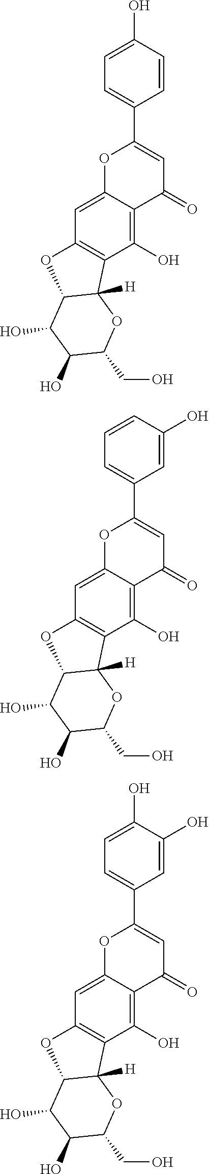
C1(O)=CC=C(C2=CC(=O)C3=C(O)C4=C(C=C3O2)OC2C4([H])OC(CO)C(O)C2O)C=C1.C1=CC=C(C2=CC(=O)C3=C(O)C4=C(C=C3O2)OC2C4([H])OC(CO)C(O)C2O)C=C1O.C1(O)=CC=C(C2=CC(=O)C3=C(O)C4=C(C=C3O2)OC2C4([H])OC(CO)C(O)C2O)C=C1O
